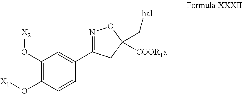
C1(O[X2])=C(O[X1])C=CC(C2=NOC(C[hal])([COOR1a])C2)=C1
